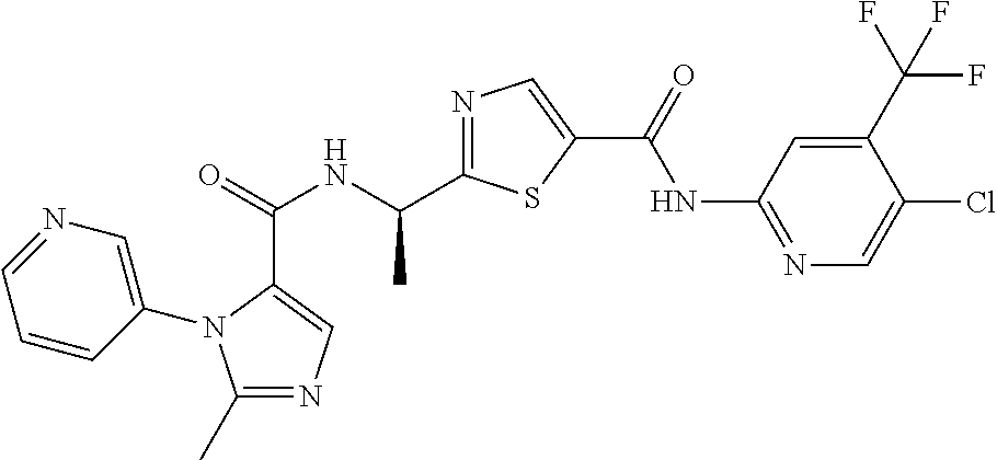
C(=O)(NC(C1=NC=C(C(NC2=NC=C(Cl)C(C(F)(F)F)=C2)=O)S1)C)C1=CN=C(C)N1C1=CN=CC=C1
